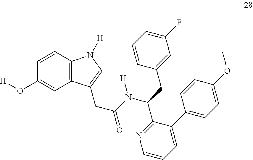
C1=CC2=C(C=C1O[H])C(CC(N(C(C1=NC=CC=C1C1=CC=C(OC)C=C1)CC1=CC(F)=CC=C1)[H])=O)=CN2[H]
